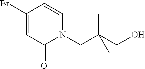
C1(Br)=CC(=O)N(CC(CO)(C)C)C=C1
